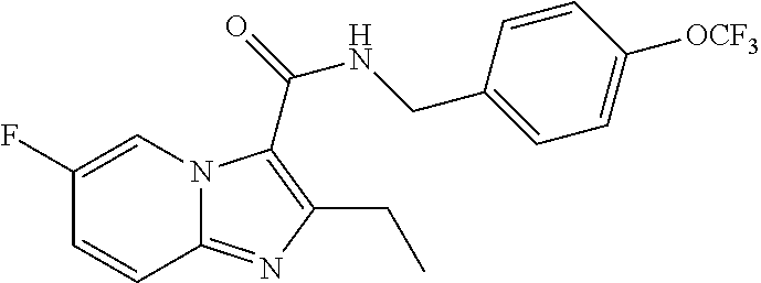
C1(F)=CN2C(=NC(CC)=C2C(=O)NCC2=CC=C([OCF3])C=C2)C=C1
